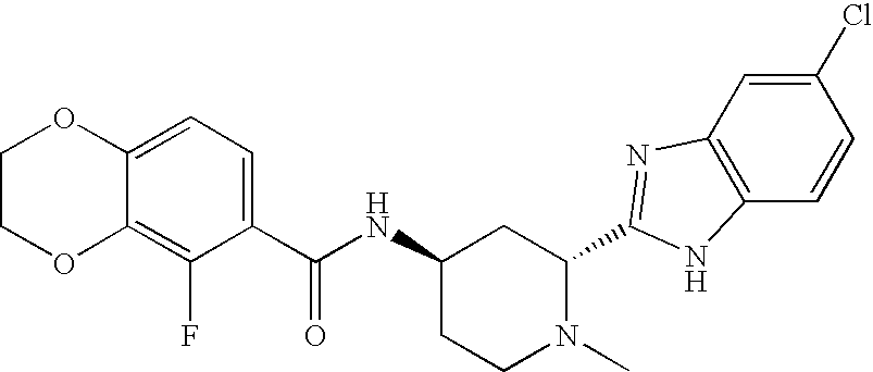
C1(C(NC2CCN(C)C(C3=NC4=C(C=CC(Cl)=C4)N3)C2)=O)=CC=C2C(=C1F)OCCO2
